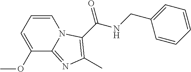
C1=CC=C(OC)C2=NC(C)=C(C(NCC3=CC=CC=C3)=O)N12
